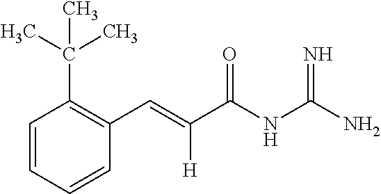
C1=CC=CC(C=C(C(NC(N)=N)=O)[H])=C1C(C)(C)C
